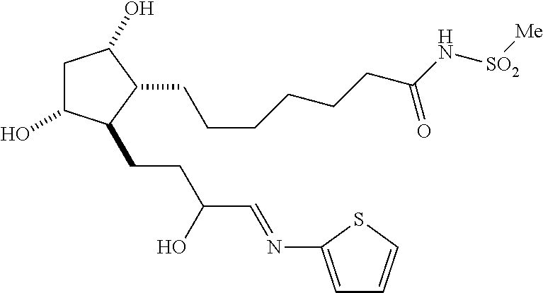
C1C(O)C(CCC(C=NC2=CC=CS2)O)C(CCCCCCC(N[SO2][Me])=O)C1O
